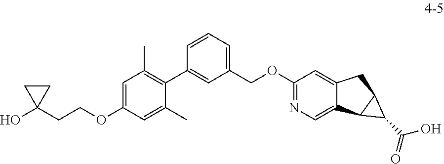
C1=C(OCCC2(O)CC2)C=C(C)C(C2=CC(COC3=NC=C4C(=C3)CC3C4C3C(O)=O)=CC=C2)=C1C
